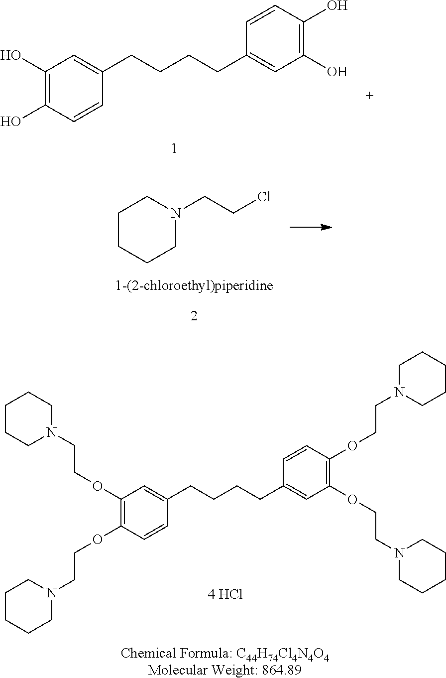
C1N(CCCl)CCCC1.C1(OCCN2CCCCC2)=C(OCCN2CCCCC2)C=CC(CCCCC2=CC(OCCN3CCCCC3)=C(OCCN3CCCCC3)C=C2)=C1.[Chemical Formula: C44H74Cl4N4O4Molecular Weight: 864.89].C1(O)=C(O)C=CC(CCCCC2=CC(O)=C(O)C=C2)=C1
